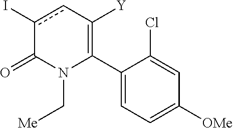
C1(C2=C([Y])cc(I)C(=O)N2C[Me])=CC=C([OMe])C=C1Cl
